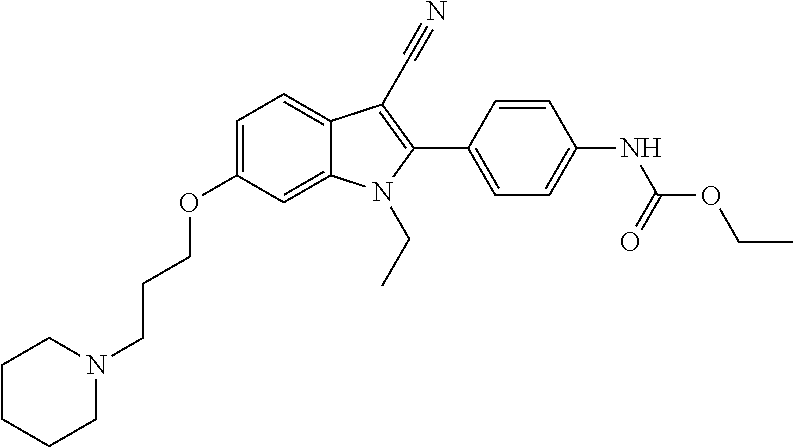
C1=C(OCCCN2CCCCC2)C=C2C(=C1)C(C#N)=C(C1=CC=C(NC(OCC)=O)C=C1)N2CC
